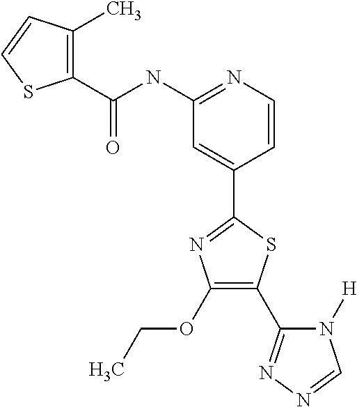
C1(C(NC2=NC=CC(C3=NC(OCC)=C(C4=NN=CN4[H])S3)=C2)=O)=C(C)C=CS1
